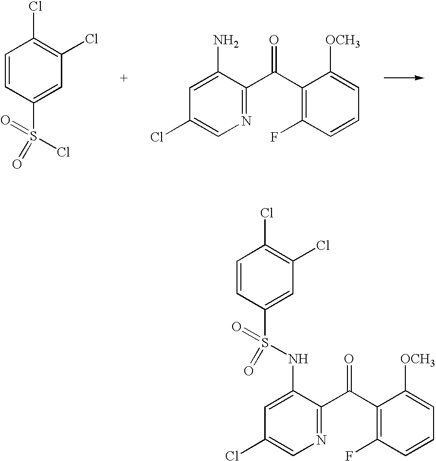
C1=CC(S(=O)(=O)Cl)=CC(Cl)=C1Cl.C1=C(N)C(C(C2=C(F)C=CC=C2[OCH3])=O)=NC=C1Cl.C1=CC(S(=O)(=O)NC2=CC(Cl)=CN=C2C(C2=C(F)C=CC=C2[OCH3])=O)=CC(Cl)=C1Cl
